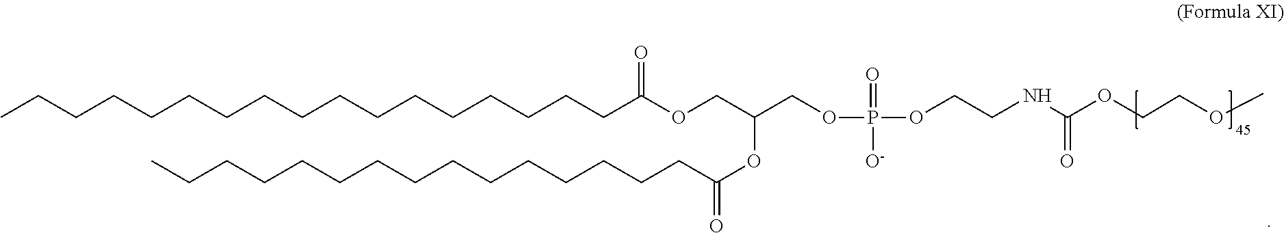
C(C(OCC(COP(OCCNC(OCCOC)=O)(=O)[O-])OC(=O)CCCCCCCCCCCCCCC)=O)CCCCCCCCCCCCCCCC
